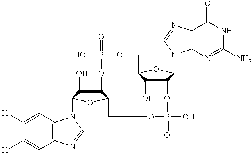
C12C(O)C(N3C4=C(C=C(Cl)C(Cl)=C4)N=C3)OC1COP(=O)(O)OC1C(O)C(OC1N1C3=C(C(=O)NC(N)=N3)N=C1)COP(=O)(O)O2
